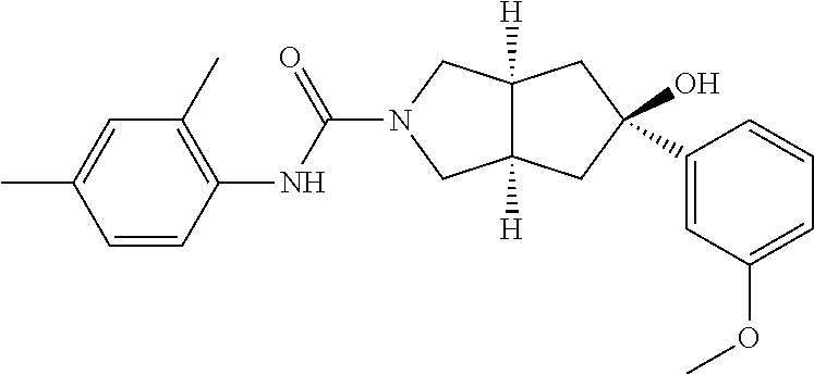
C12([H])C([H])(CC(O)(C3=CC(OC)=CC=C3)C1)CN(C(NC1=C(C)C=C(C)C=C1)=O)C2
